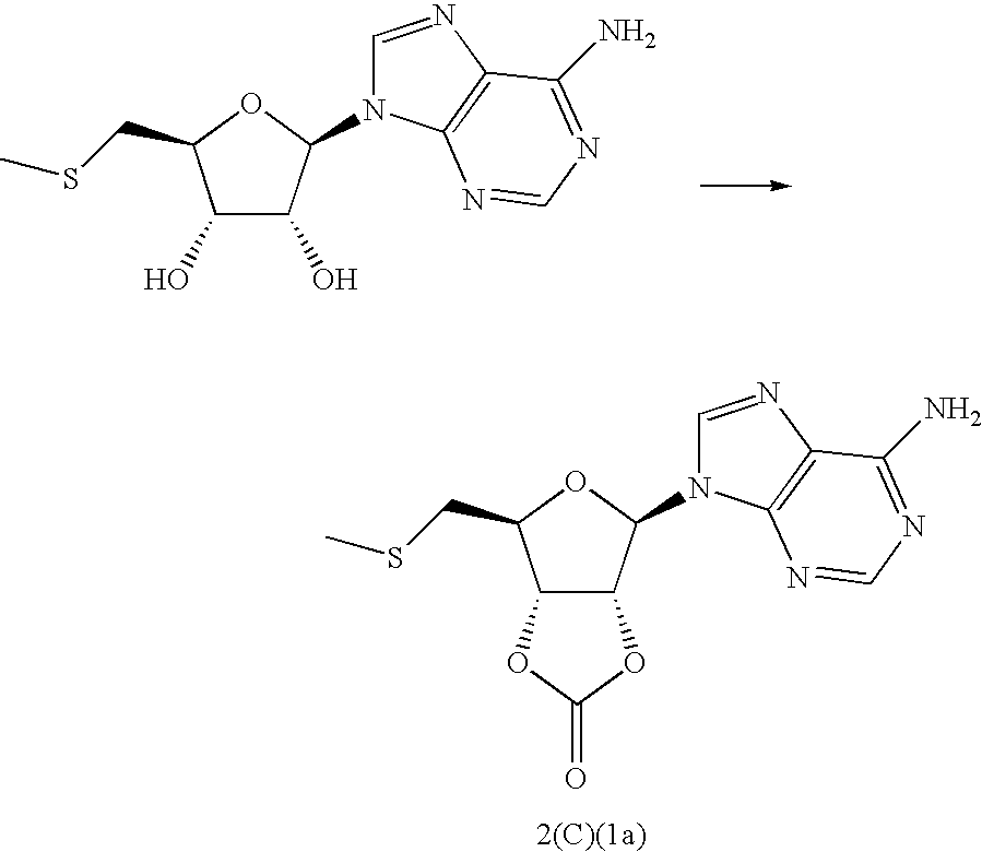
C1(O)C(O)C(N2C=NC3=C2N=CN=C3N)OC1CSC.C12C(C(N3C=NC4=C3N=CN=C4N)OC1CSC)OC(=O)O2
